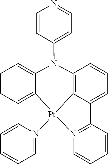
C12=C3C(=CC=C1)C1=N([Pt]34C3=C(C=CC=C3N2C2=CC=NC=C2)C2=CC=CC=N24)C=CC=C1
